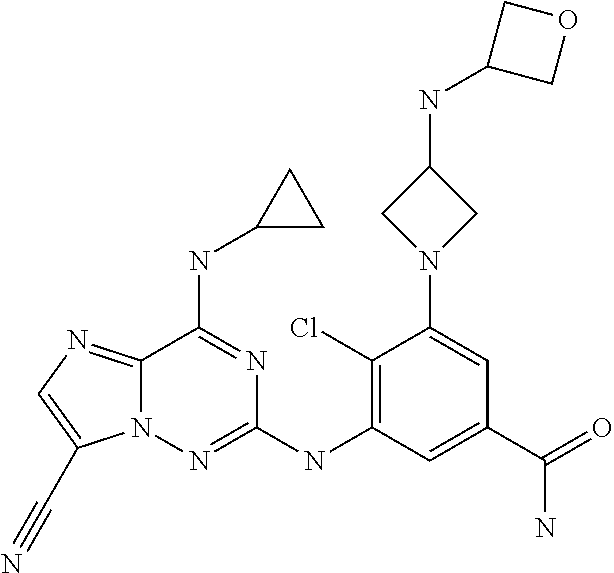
C12=NC=C(C#N)N1N=C(NC1=C(Cl)C(N3CC(NC4COC4)C3)=CC(C(N)=O)=C1)N=C2NC1CC1
